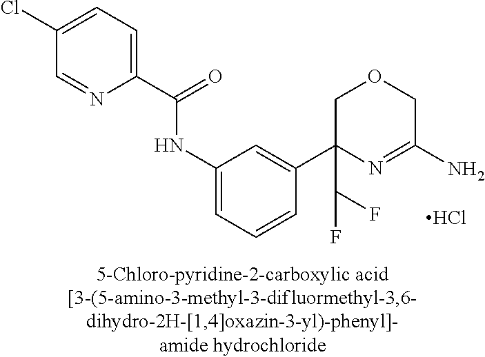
C1(C(=O)NC2=CC=CC(C3(C(F)F)N=C(N)COC3)=C2)=CC=C(Cl)C=N1.Cl
